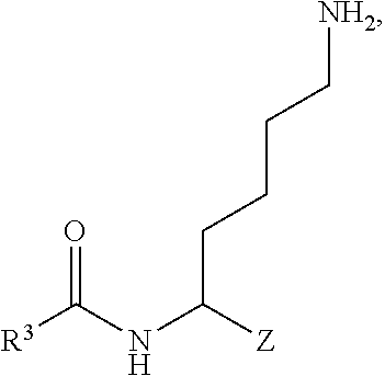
O=C([R3])NC([Z])CCCC[NH2]
